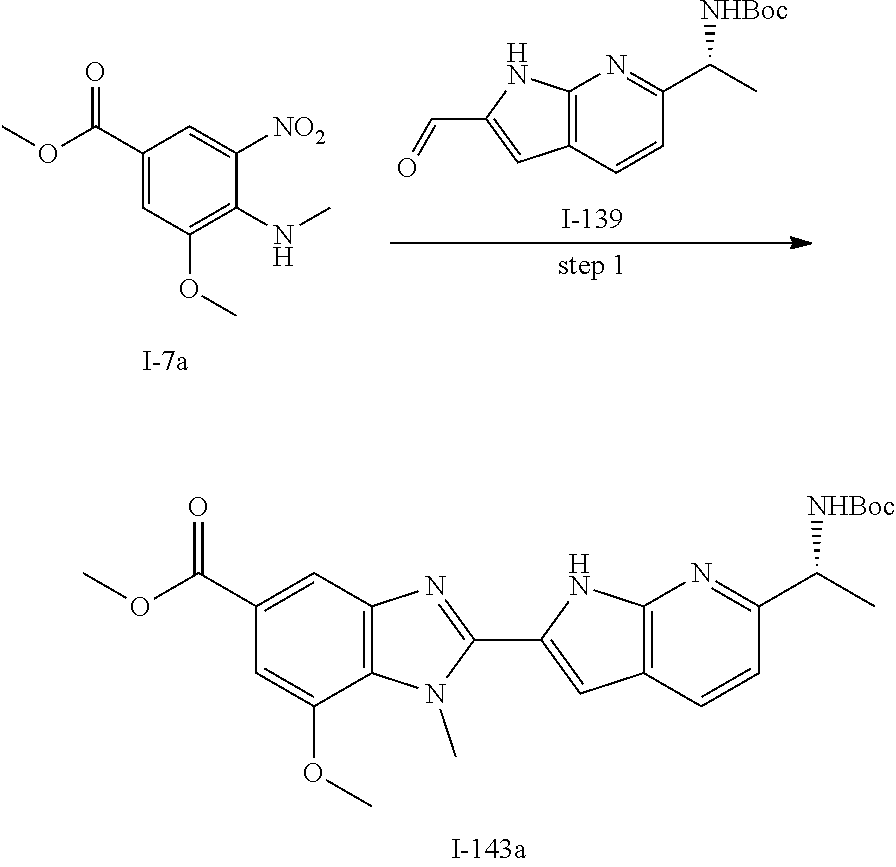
COC(C1=CC2=C(C(OC)=C1)N(C)C(C1=CC3=C(N1)N=C(C(C)[NHBoc])C=C3)=N2)=O.COC(C1=CC(OC)=C(NC)C([NO2])=C1)=O.C12=C(C=CC(C(C)[NHBoc])=N1)C=C(C=O)N2
